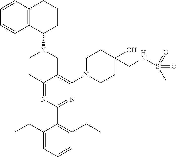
C1(C)=NC(C2=C(CC)C=CC=C2CC)=NC(N2CCC(CNS(=O)(C)=O)(O)CC2)=C1CN(C)C1CCCC2=C1C=CC=C2
